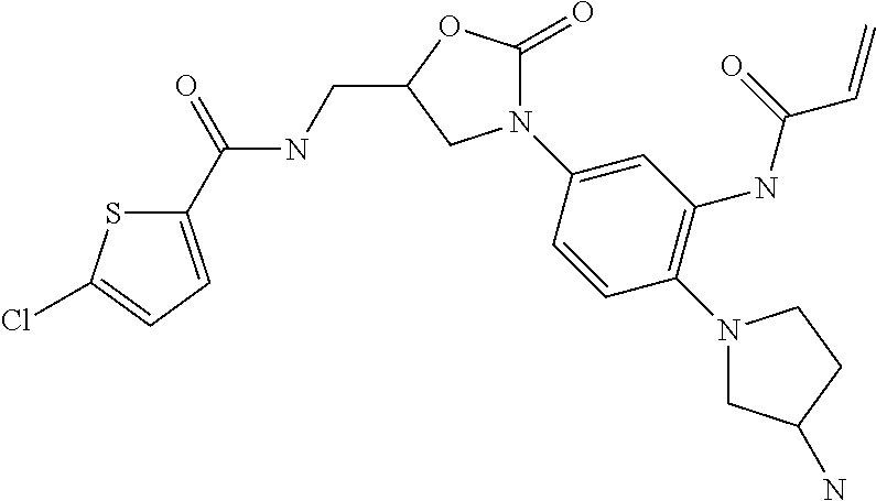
C1(C(=O)NCC2OC(=O)N(C3=CC(NC(C=C)=O)=C(N4CC(N)CC4)C=C3)C2)=CC=C(Cl)S1
